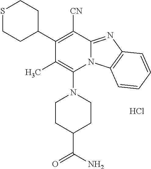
Cl.C1CC(C(=O)N)CCN1C1=C(C)C(C2CCSCC2)=C([CN])C2=NC3=C(N12)C=CC=C3
